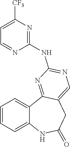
C1=CC=C2C(=C1)C1=NC(NC3=NC([CF3])=CC=N3)=NC=C1CC(=O)N2
